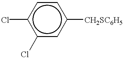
c1(Cl)c(Cl)cc([CH2SC6H5])cc1
